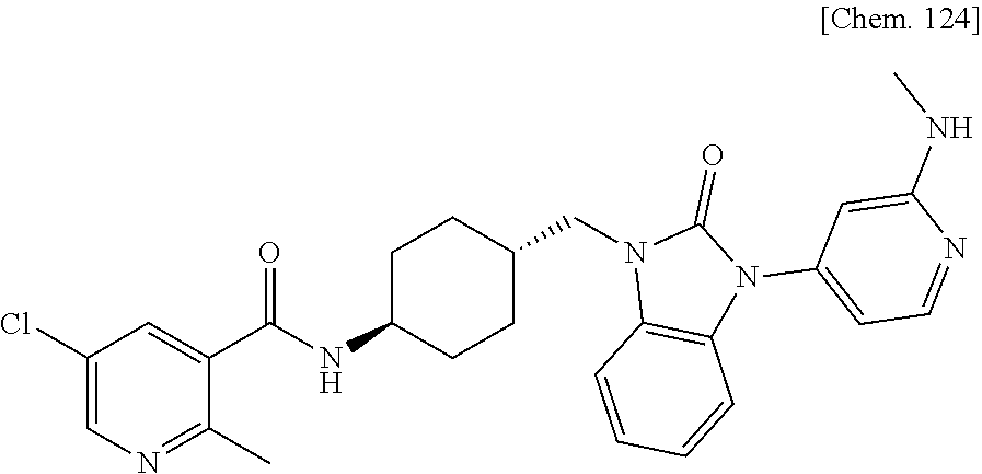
C1(Cl)=CN=C(C)C(C(NC2CCC(CN3C4=C(N(C5=CC=NC(NC)=C5)C3=O)C=CC=C4)CC2)=O)=C1
